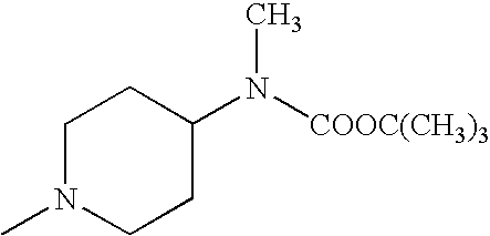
C1N(C)CCC(N([COOC(CH3)3])C)C1
